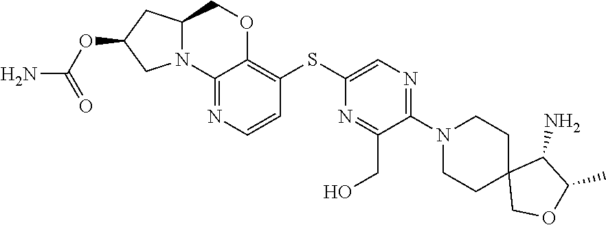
C1OC(C)C(N)C12CCN(C1=NC=C(SC3=C4OCC5CC(OC(N)=O)CN5C4=NC=C3)N=C1CO)CC2
